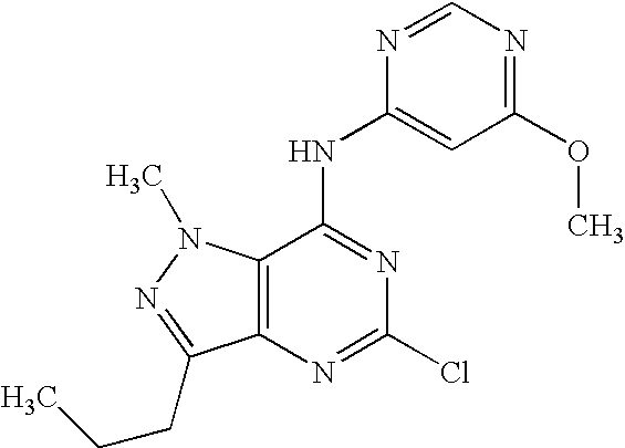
C12=C(N=C(Cl)N=C1NC1=CC(OC)=NC=N1)C(CCC)=NN2C
